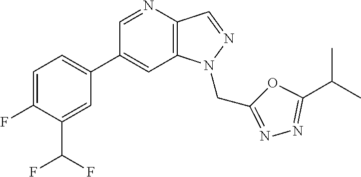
C1(C2=CC=C(F)C(C(F)F)=C2)=CC2=C(C=NN2CC2=NN=C(C(C)C)O2)N=C1
